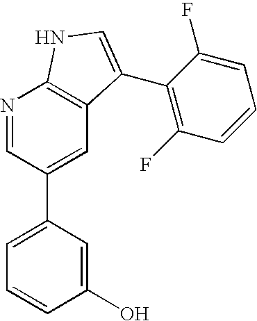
N1=CC(C2=CC=CC(O)=C2)=CC2=C1NC=C2C1=C(F)C=CC=C1F
